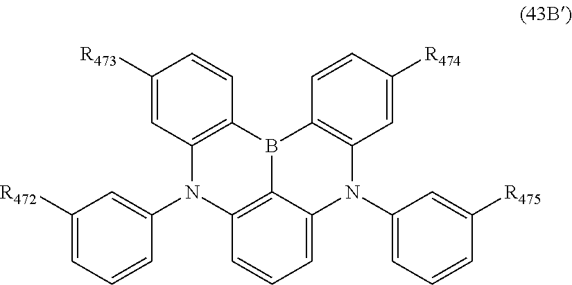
C12=C(B3C4=C(N1C1=CC([R472])=CC=C1)C=CC=C4N(C1=CC=CC([R475])=C1)C1=C3C=CC([R474])=C1)C=CC([R473])=C2
